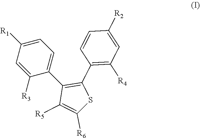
C1(C2=C(C3=C([R4])C=C([R2])C=C3)SC([R6])=C2[R5])=CC=C([R1])C=C1[R3]
